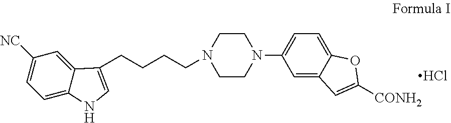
C1CN(C2=CC=C3C(=C2)C=C([CONH2])O3)CCN1CCCCC1=CNC2=CC=C([NC])C=C21.Cl
